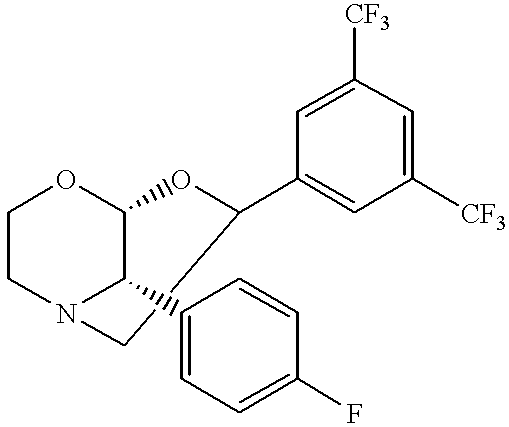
C1=C(C2C3OCCN2CC(C2=CC([CF3])=CC([CF3])=C2)O3)C=CC(F)=C1
